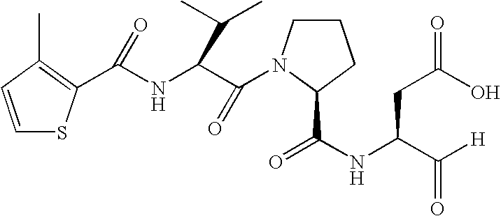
C(NC(C(=O)N1CCCC1C(NC(C([H])=O)CC(O)=O)=O)C(C)C)(=O)C1=C(C)C=CS1
